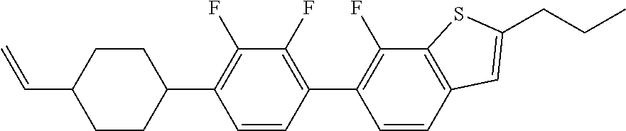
C=CC1CCC(C2=C(F)C(F)=C(C3=C(F)C4=C(C=C3)C=C(CCC)S4)C=C2)CC1
